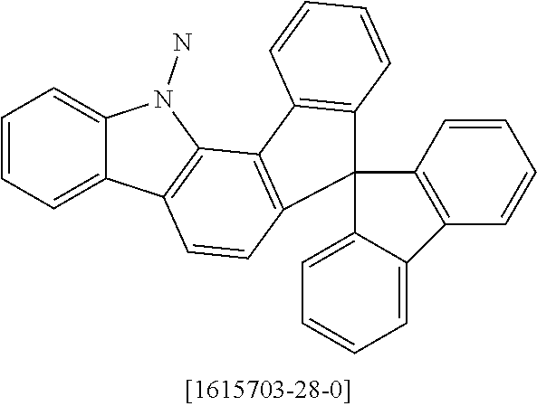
C1=CC=C2C(=C1)N(N)C1=C2C=CC2=C1C1=C(C=CC=C1)C21C2=C(C=CC=C2)C2=CC=CC=C12
